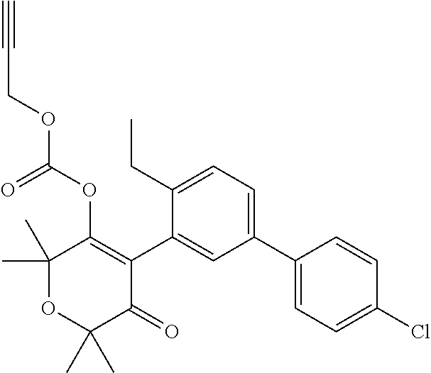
C1(C)(C)OC(C)(C)C(=O)C(C2=CC(C3=CC=C(Cl)C=C3)=CC=C2CC)=C1OC(OCC#C)=O
